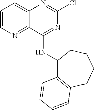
C1=CN=C2C(=C1)N=C(Cl)N=C2NC1C2=C(CCCC1)C=CC=C2
